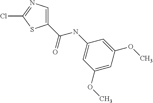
C1(C(NC2=CC(OC)=CC(OC)=C2)=O)=CN=C(Cl)S1
